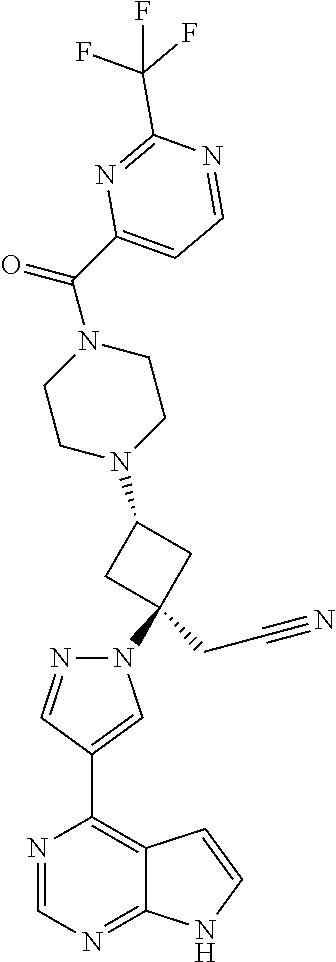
C12=NC=NC(C3=CN(C4(CC#N)CC(N5CCN(C(C6=CC=NC(C(F)(F)F)=N6)=O)CC5)C4)N=C3)=C1C=CN2
